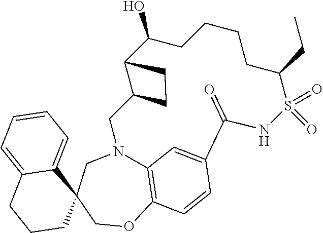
C12=C3OCC4(CN1CC1C(CC1)C(O)CCCCC(CC)S(=O)(=O)NC(=O)C(=C2)C=C3)C1=CC=CC=C1CCC4
